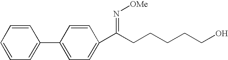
C1=C(C2=CC=C(C(CCCCCO)=N[OMe])C=C2)C=CC=C1
